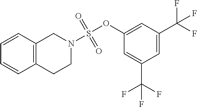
C12=C(CCN(S(OC3=CC(C(F)(F)F)=CC(C(F)(F)F)=C3)(=O)=O)C1)C=CC=C2
